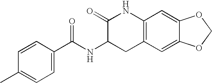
C1=CC(C(NC2CC3=C(NC2=O)C=C2C(=C3)OCO2)=O)=CC=C1C
